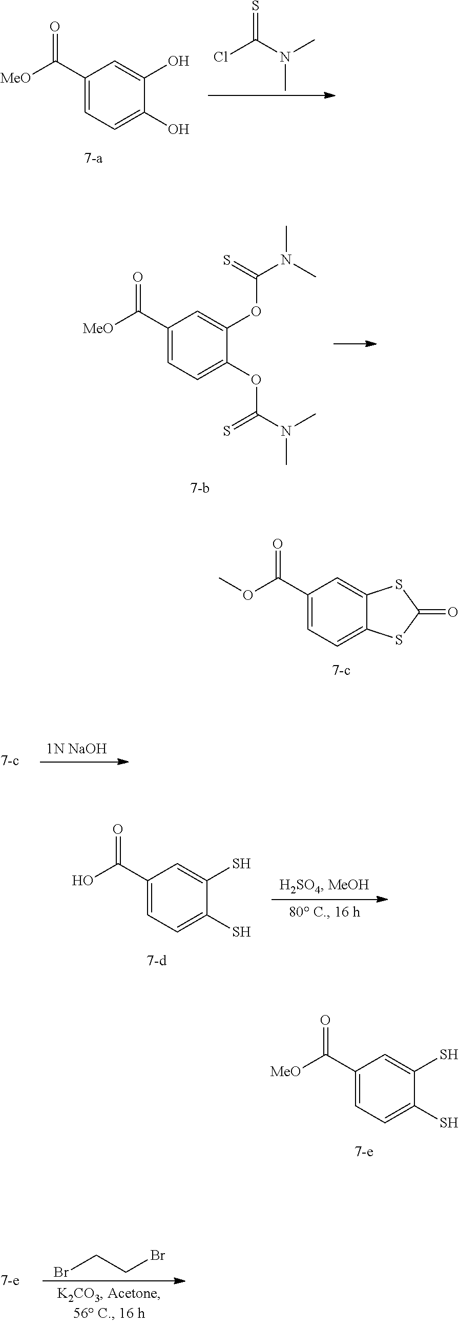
S=C(N(C)C)Cl.C1(C([MeO])=O)=CC=C(O)C(O)=C1.C1(C([MeO])=O)=CC=C(OC(N(C)C)=S)C(OC(N(C)C)=S)=C1.C1(C(OC)=O)=CC=C2C(=C1)SC(=O)S2.[1N NaOH].C1(C([MeO])=O)=CC=C(S)C(S)=C1.C1(C(O)=O)=CC=C(S)C(S)=C1.BrCCBr
